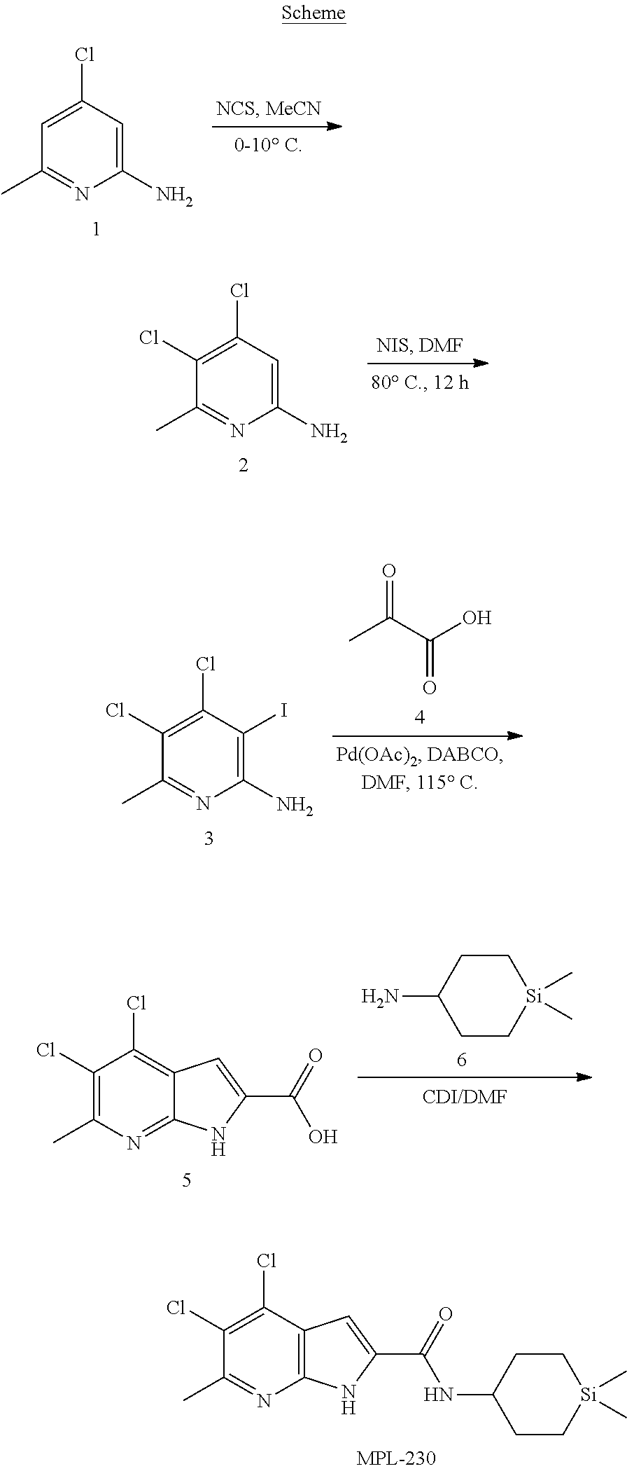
C1(C)=NC(N)=CC(Cl)=C1.C1(C)=NC(N)=CC(Cl)=C1Cl.CC(C(O)=O)=O.C1(C)=NC(N)=C(I)C(Cl)=C1Cl.NC1CC[Si](C)(C)CC1.C1(C)=C(Cl)C(Cl)=C2C=C(C(=O)O)NC2=N1.C1(Cl)=C(Cl)C2=C(NC(C(=O)NC3CC[Si](C)(C)CC3)=C2)N=C1C
